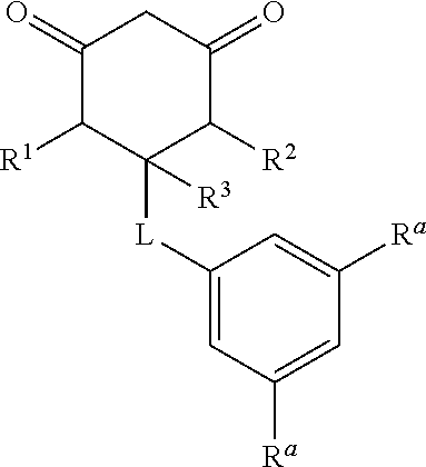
C1([L]C2([R3])C([R2])C(=O)CC(=O)C2[R1])=CC([Ra])=CC([Ra])=C1
